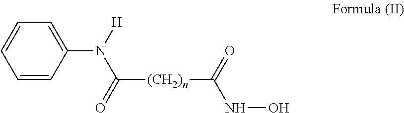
C1(N([H])C([(CH2)n]C(=O)NO)=O)=CC=CC=C1
